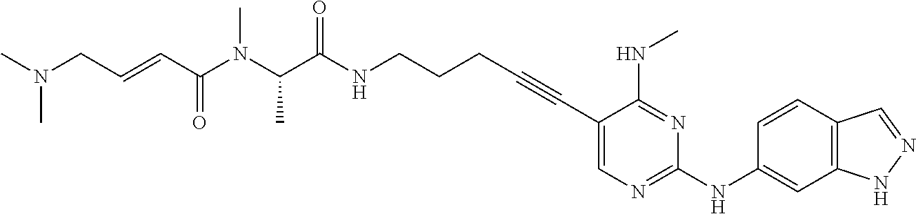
C1(C#CCCCNC(C(N(C(C=CCN(C)C)=O)C)C)=O)=CN=C(NC2=CC3=C(C=C2)C=NN3)N=C1NC
